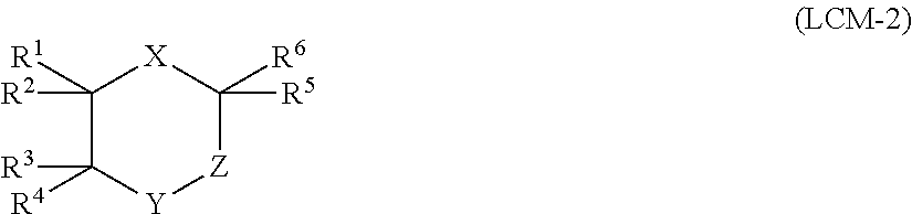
[R4]C1([R3])[Y][Z]C([R6])([R5])[X]C1([R1])[R2]
